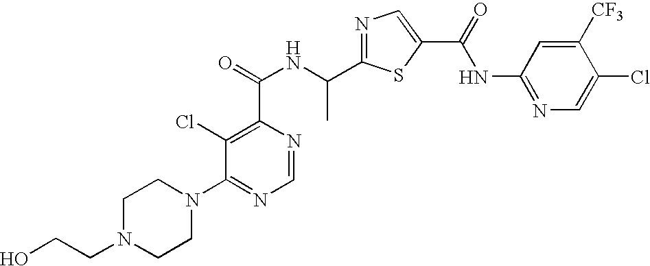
N1=C(C(NC(=O)C2=C(Cl)C(N3CCN(CCO)CC3)=NC=N2)C)SC(C(=O)NC2=NC=C(Cl)C([CF3])=C2)=C1
